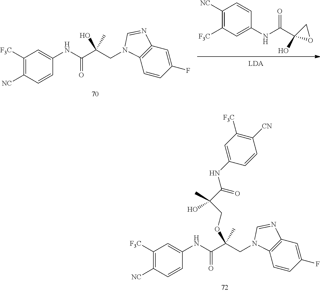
C1=CC([NC])=C([F3C])C=C1NC(C1(O)OC1)=O.C1=CC([NC])=C([F3C])C=C1NC(C(CN1C2=C(C=C(F)C=C2)N=C1)(C)O)=O.C1=CC([NC])=C([F3C])C=C1NC(C(CN1C2=C(C=C(F)C=C2)N=C1)(C)OCC(C(NC1=CC([F3C])=C([CN])C=C1)=O)(C)O)=O
